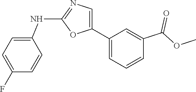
C1(NC2=CC=C(F)C=C2)=NC=C(C2=CC=CC(C(=O)OC)=C2)O1
